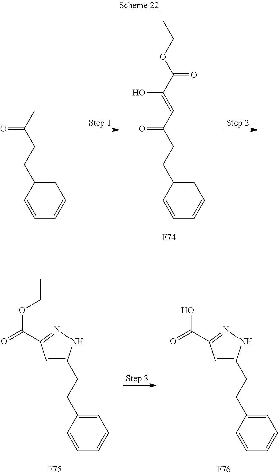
C1=C(CCC(C=C(C(OCC)=O)O)=O)C=CC=C1.C1=C(CCC(C)=O)C=CC=C1.[F74].C1=C(CCC2=CC(C(=O)O)=NN2)C=CC=C1.[F76].C1=C(CCC2=CC(C(=O)OCC)=NN2)C=CC=C1.[F75]
